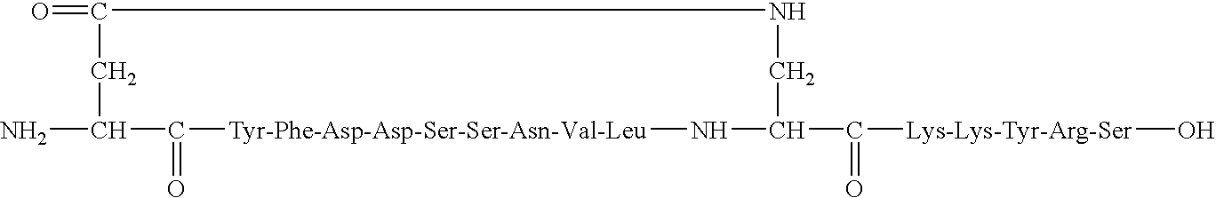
NC1C(=O)[Tyr-Phe-Asp-Asp-Ser-Ser-Asn-Val-Leu]NC(C([Lys-Lys-Tyr-Arg-Ser]O)=O)CNC(=O)C1
